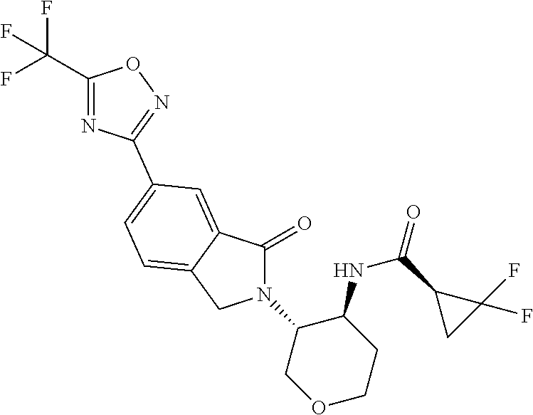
C1(=O)N(C2COCCC2NC(C2CC2(F)F)=O)CC2=CC=C(C3=NOC(C(F)(F)F)=N3)C=C12
